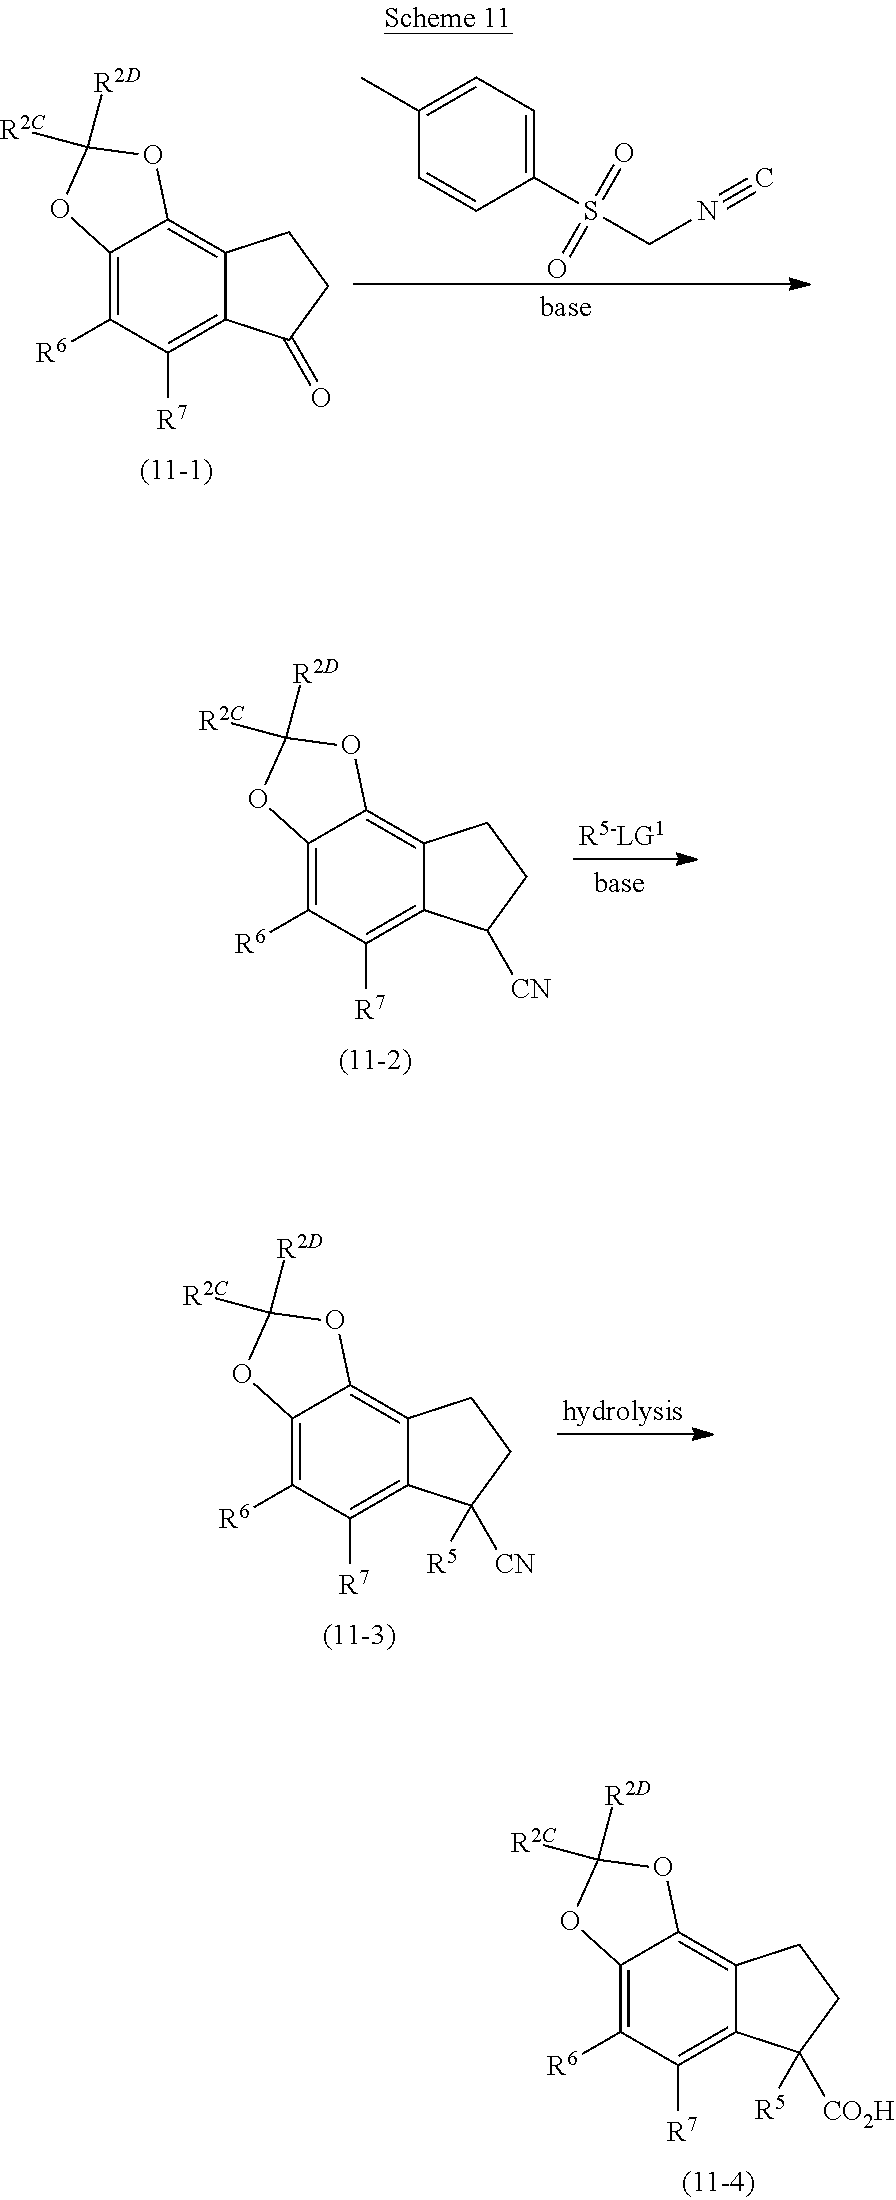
C1=CC(S(CN#C)(=O)=O)=CC=C1C.C12=C([R6])C([R7])=C3C(=C1OC([R2D])([R2C])O2)CCC3=O.C12=C([R6])C([R7])=C3C(=C1OC([R2D])([R2C])O2)CCC3([CO2H])[R5].C12=C([R6])C([R7])=C3C(=C1OC([R2D])([R2C])O2)CCC3[CN].C12=C([R6])C([R7])=C3C(=C1OC([R2D])([R2C])O2)CCC3([CN])[R5]
